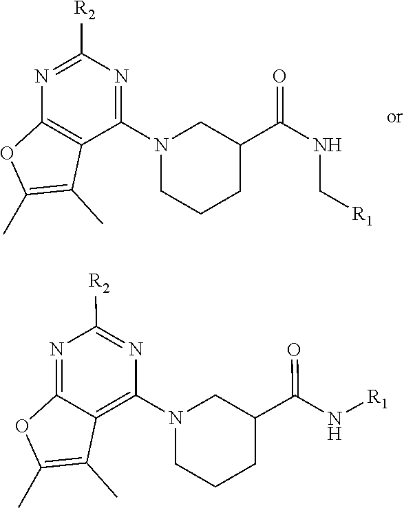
[R1]CNC(C1CCCN(C2=NC([R2])=NC3=C2C(C)=C(C)O3)C1)=O.N([R1])C(C1CCCN(C2=C3C(=NC([R2])=N2)OC(C)=C3C)C1)=O
